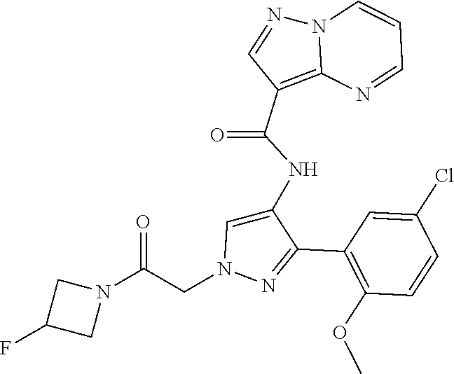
C1(C2=NN(CC(N3CC(F)C3)=O)C=C2NC(C2=C3N(N=C2)C=CC=N3)=O)=C(OC)C=CC(Cl)=C1
